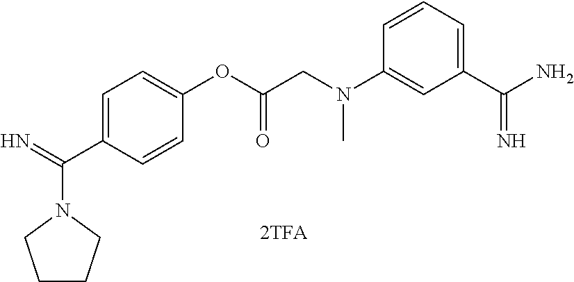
C1CCN(C(=N)C2=CC=C(OC(=O)CN(C)C3=CC(C(=N)N)=CC=C3)C=C2)C1
